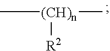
C[(CH)n]([R2])C
